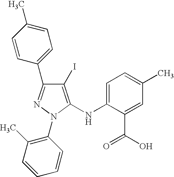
C1=C(NC2=C(I)C(C3=CC=C(C)C=C3)=NN2C2=C(C)C=CC=C2)C(C(O)=O)=CC(C)=C1
